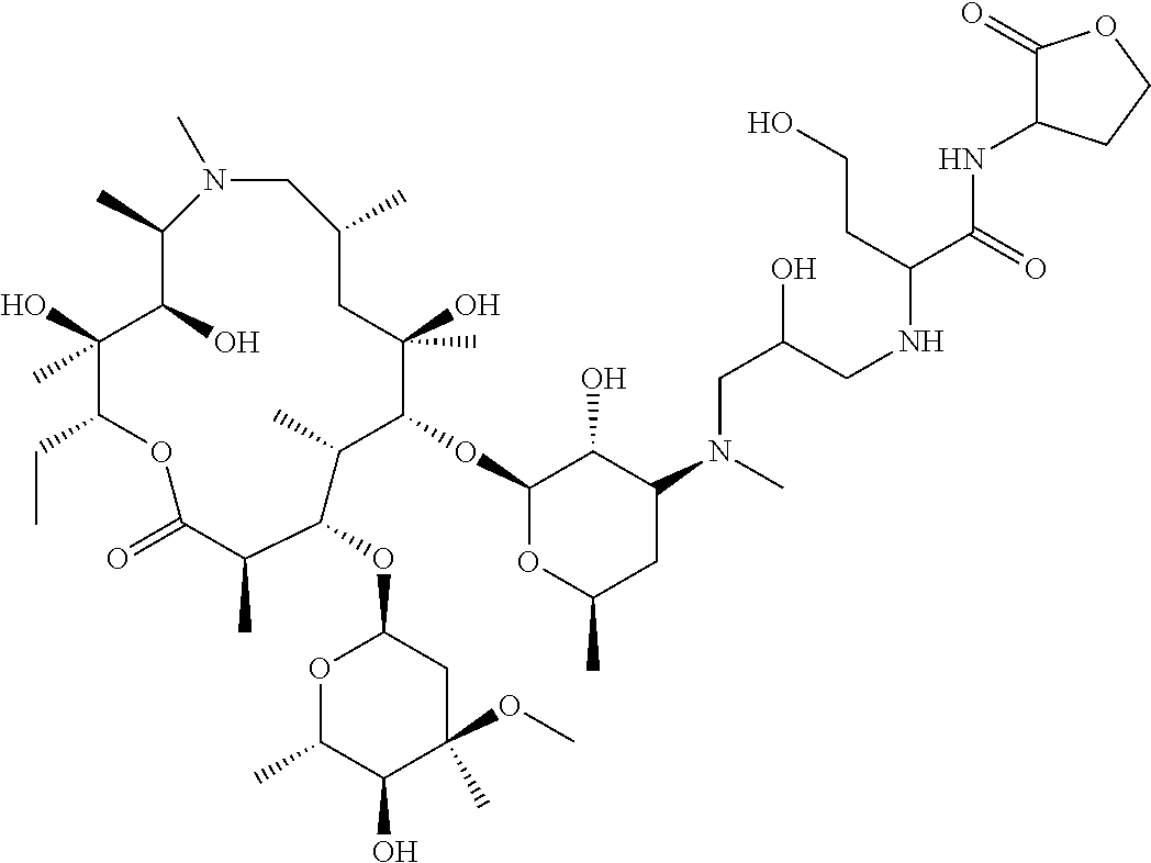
N1(C)CC(C)CC(O)(C)C(OC2OC(C)CC(N(CC(CNC(CCO)C(NC3C(=O)OCC3)=O)O)C)C2O)C(C)C(OC2OC(C)C(O)C(C)(OC)C2)C(C)C(=O)OC(CC)C(O)(C)C(O)C1C
